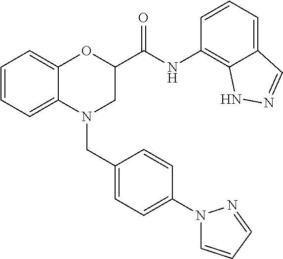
C1=CC=C2C(=C1)OC(C(NC1=C3C(=CC=C1)C=NN3)=O)CN2CC1=CC=C(N2C=CC=N2)C=C1
